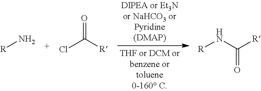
[R]N.ClC([R])=O.[R]NC([R])=O
